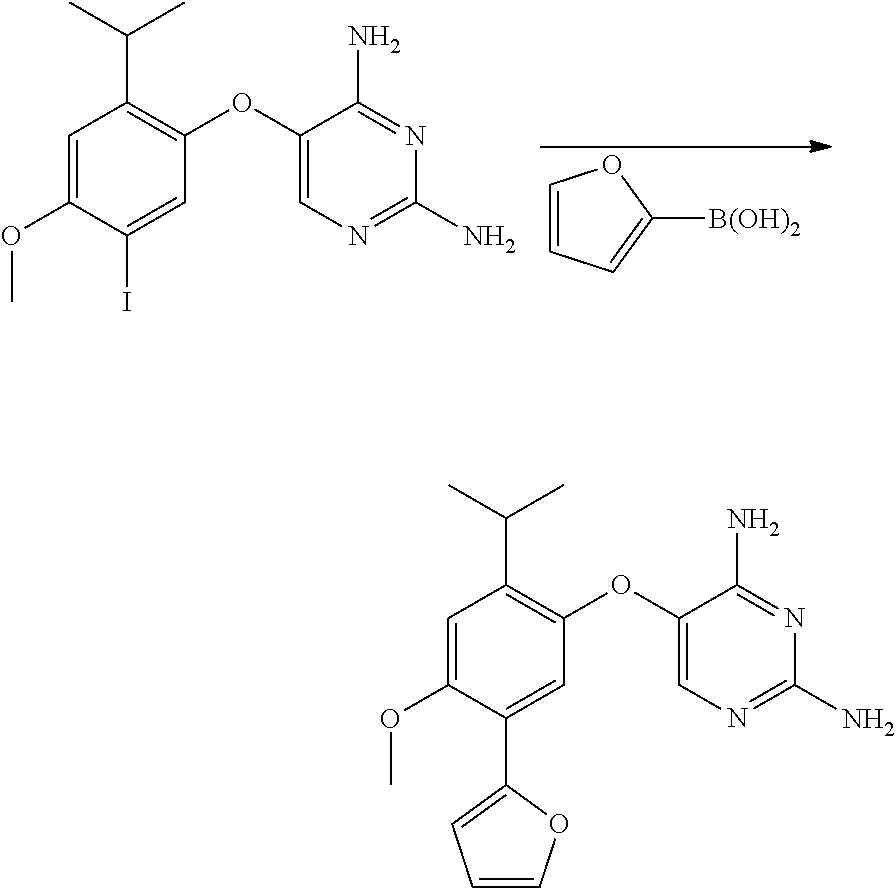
C1=C(OC)C(C2=CC=CO2)=CC(OC2=CN=C(N)N=C2N)=C1C(C)C.C1=C(OC)C(I)=CC(OC2=CN=C(N)N=C2N)=C1C(C)C.C1=CC=C([B(OH)2])O1
